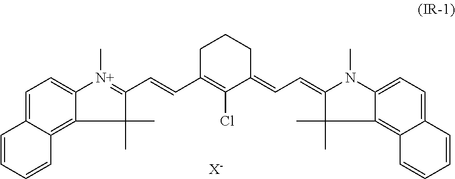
C1=C2C(=C3C(=C1)[N+](C)=C(C=CC1=C(Cl)C(=CC=C4N(C)C5=CC=C6C(=C5C4(C)C)C=CC=C6)CCC1)C3(C)C)C=CC=C2.[X-]
